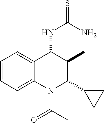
C1=CC=C2C(=C1)C(NC(=S)N)C(C)C(C1CC1)N2C(C)=O
